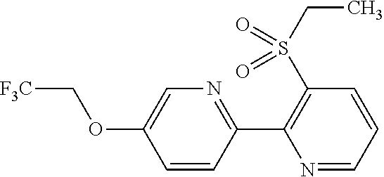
C1=C(OC[F3C])C=CC(C2=C(S(CC)(=O)=O)C=CC=N2)=N1
